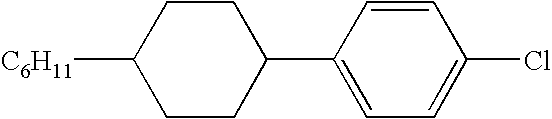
C1([C6H11])CCC(C2=CC=C(Cl)C=C2)CC1
